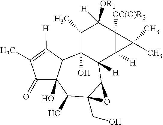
C1(C)C2(O)C([H])(C3([H])C([OC(O)R2])(C1([OR1])[H])C3(C)C)C1C(CO)(C(O)C3(O)C2C([H])=C(C)C3=O)O1
